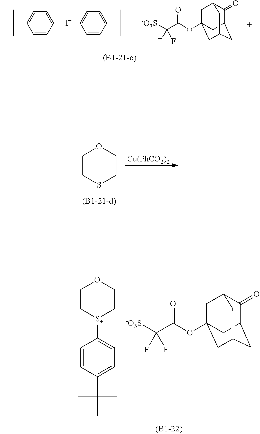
C1CSCCO1.[Cu(PhCO2)2].C1(=O)C2CC3CC(OC(C([-O3S])(F)F)=O)(CC1C3)C2.C1C[S+](C2=CC=C(C(C)(C)C)C=C2)CCO1.CC(C1=CC=C([I+]C2=CC=C(C(C)(C)C)C=C2)C=C1)(C)C.C1(=O)C2CC3CC(OC(C([-O3S])(F)F)=O)(CC1C3)C2
